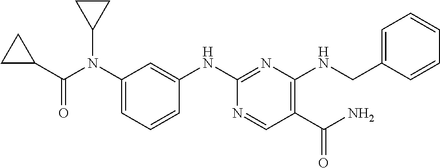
O=C(N(C1=CC=CC(NC2=NC(NCC3=CC=CC=C3)=C(C(N)=O)C=N2)=C1)C1CC1)C1CC1
